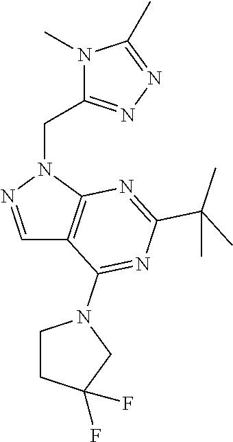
N1(C)C(CN2N=CC3=C2N=C(C(C)(C)C)N=C3N2CCC(F)(F)C2)=NN=C1C
